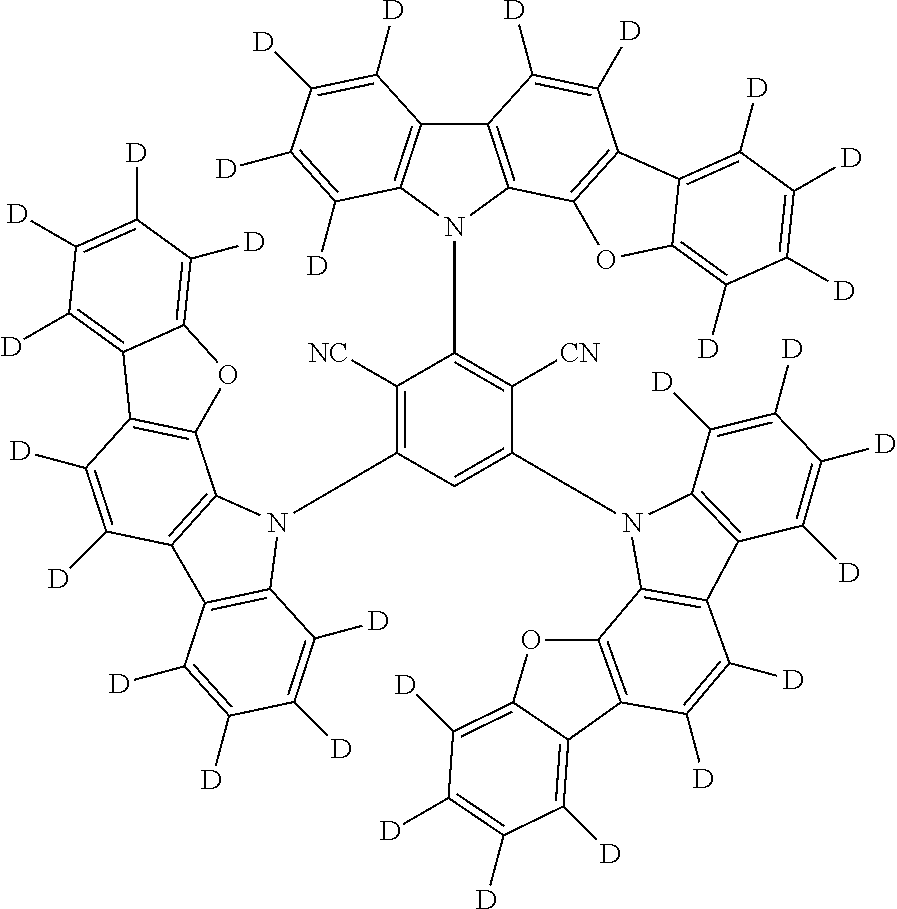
C1([NC])=C(N2C3=C(C4=C2C([D])=C([D])C([D])=C4[D])C([D])=C([D])C2=C3OC3=C([D])C([D])=C([D])C([D])=C23)C=C(N2C3=C(C4=C2C([D])=C([D])C([D])=C4[D])C([D])=C([D])C2=C3OC3=C([D])C([D])=C([D])C([D])=C23)C([CN])=C1N1C2=C(C3=C1C([D])=C([D])C([D])=C3[D])C([D])=C([D])C1=C2OC2=C([D])C([D])=C([D])C([D])=C12
